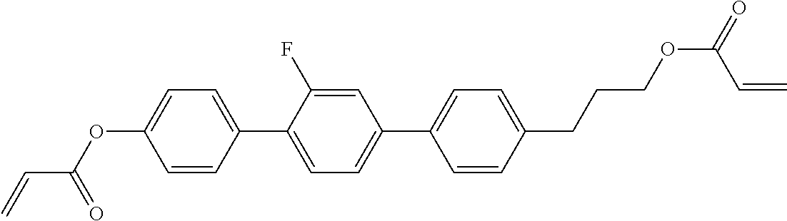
C1(C2=CC=C(C3=CC=C(OC(=O)C=C)C=C3)C(F)=C2)=CC=C(CCCOC(C=C)=O)C=C1
